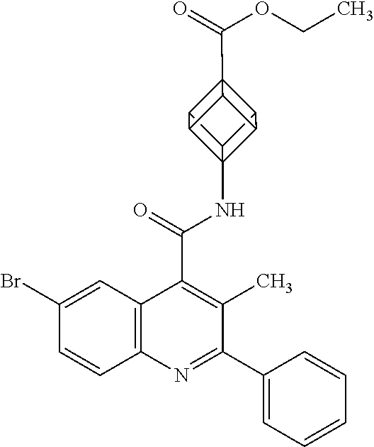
C12(NC(C3=C(C)C(C4=CC=CC=C4)=NC4=C3C=C(Br)C=C4)=O)C3C4C5(C(=O)OCC)C3C1C5C24
